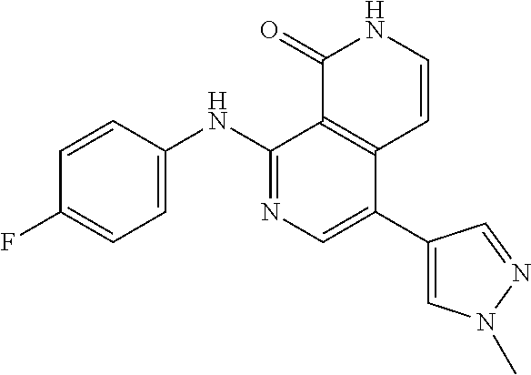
C12=C(C=CNC1=O)C(C1=CN(C)N=C1)=CN=C2NC1=CC=C(F)C=C1
